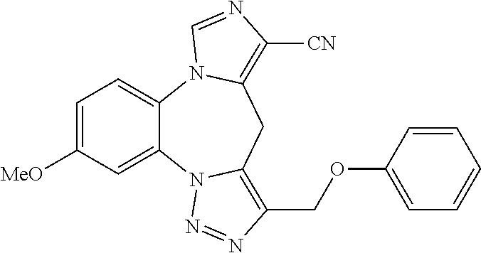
C1=C([MeO])C=C2C(=C1)N1C(=C([CN])N=C1)CC1=C(COC3=CC=CC=C3)N=NN21
